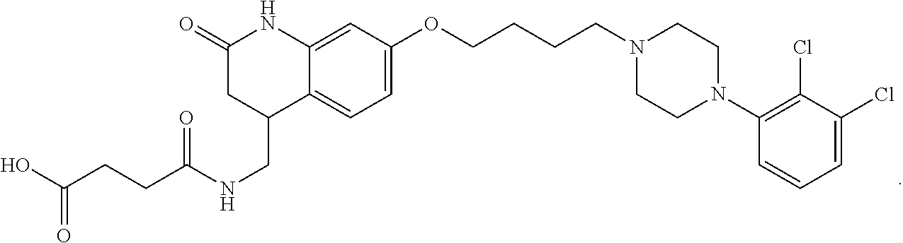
C1(OCCCCN2CCN(C3=C(Cl)C(Cl)=CC=C3)CC2)=CC=C2C(=C1)NC(=O)CC2CNC(CCC(O)=O)=O
